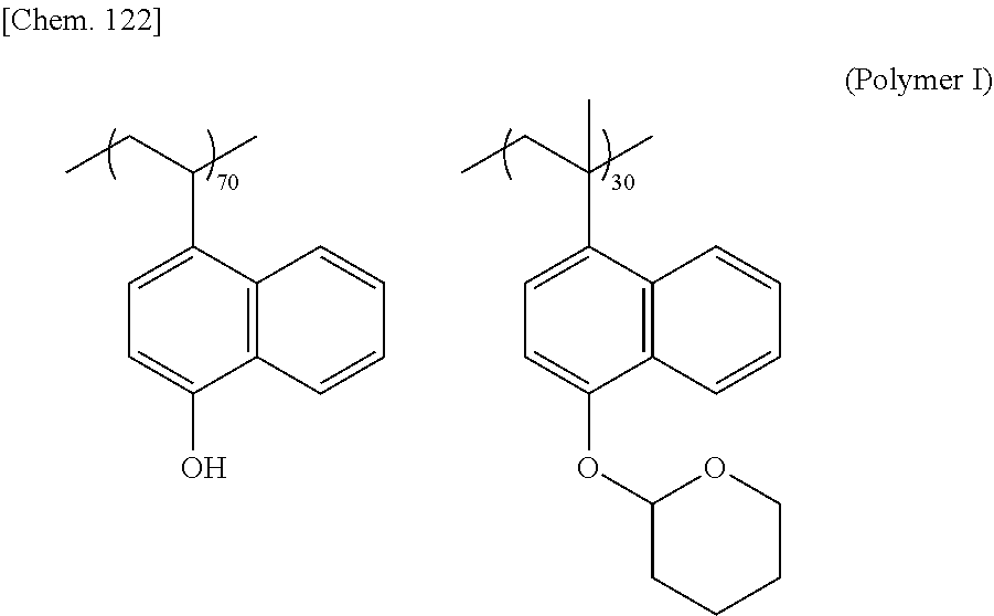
C1=C(C(CC)C)C2=C(C(O)=C1)C=CC=C2.C1(C(CC)(C)C)=CC=C(OC2CCCCO2)C2=C1C=CC=C2
